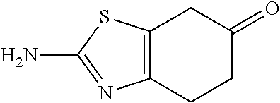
C1(=O)CC2=C(CC1)N=C(N)S2
